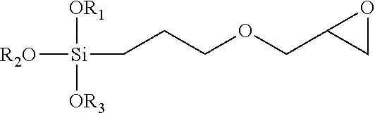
[Si](CCCOCC1CO1)([R2O])([OR1])[OR3]
